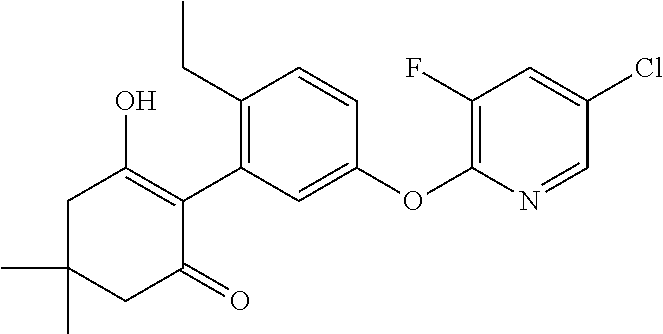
C1C(C)(C)CC(=O)C(C2=C(CC)C=CC(OC3=C(F)C=C(Cl)C=N3)=C2)=C1O
